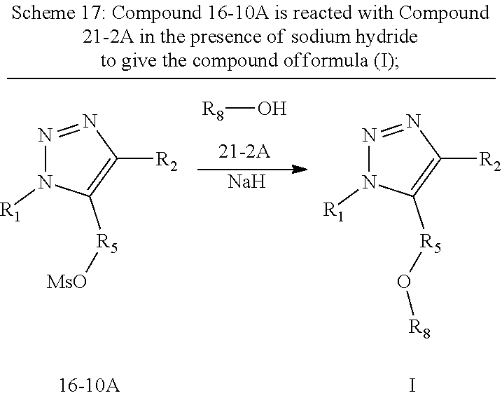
[R8]O.N1=NC([R2])=C([R5][MsO])N1[R1].[Na].N1=NC([R2])=C([R5]O[R8])N1[R1].I
